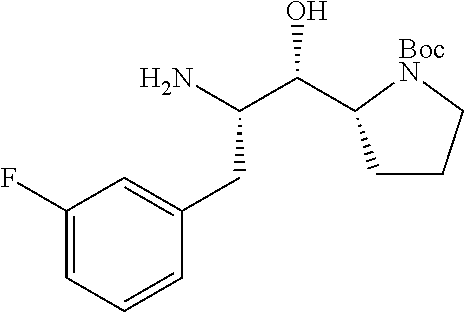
C1(F)=CC=CC(CC(C(O)C2CCC[BocN]2)N)=C1
